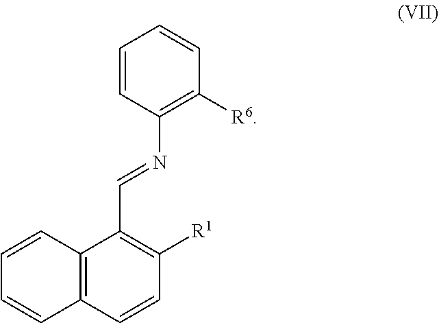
C1=CC2=C(C=C1)C=CC([R1])=C2C=NC1=C([R6])C=CC=C1
